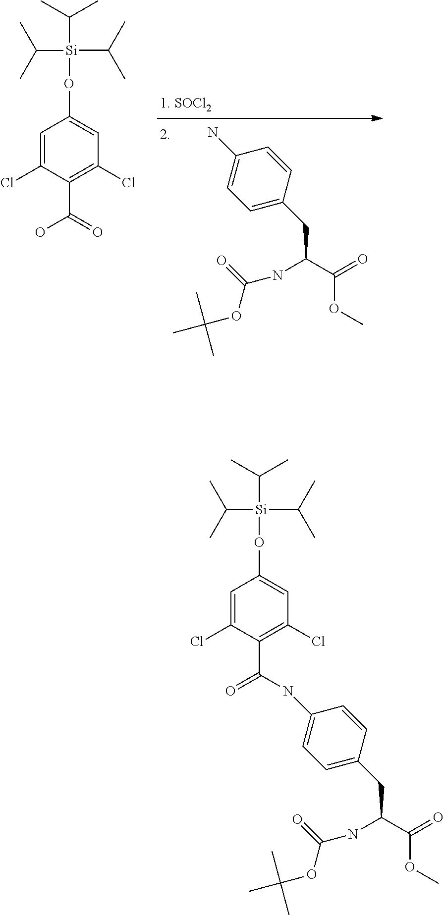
C1(N)=CC=C(CC(C(=O)OC)NC(OC(C)(C)C)=O)C=C1.C1=C(Cl)C(C(=O)O)=C(Cl)C=C1O[Si](C(C)C)(C(C)C)C(C)C.C1=C(Cl)C(C(=O)NC2=CC=C(CC(C(=O)OC)NC(OC(C)(C)C)=O)C=C2)=C(Cl)C=C1O[Si](C(C)C)(C(C)C)C(C)C
